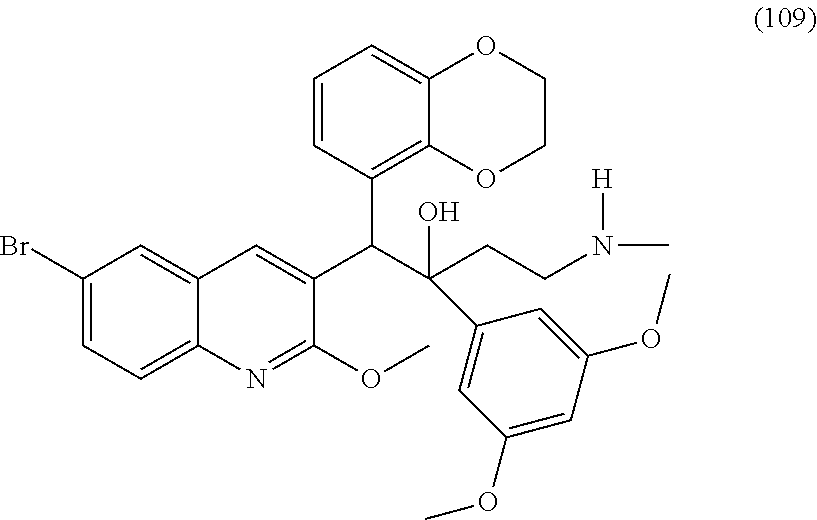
C1(Br)=CC=C2C(=C1)C=C(C(C(CCN([H])C)(O)C1=CC(OC)=CC(OC)=C1)C1=C3C(=CC=C1)OCCO3)C(OC)=N2
